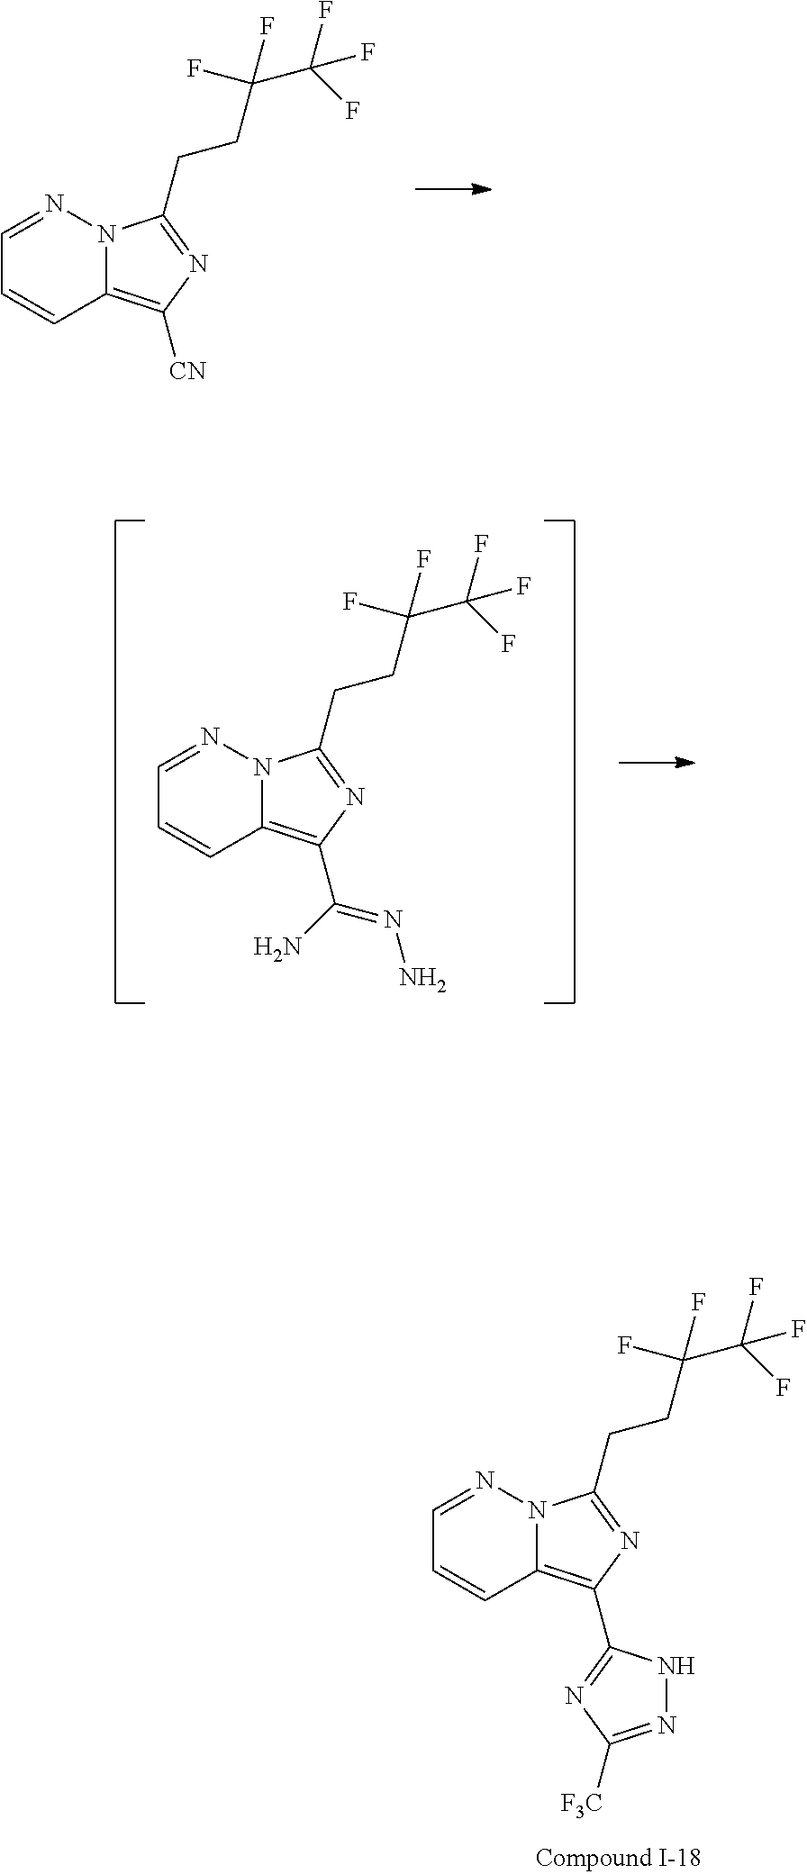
C1=NN2C(=C(C3=NC([F3C])=NN3)N=C2CCC(F)(F)C(F)(F)F)C=C1.C(=NN)(C1=C2C=CC=NN2C(CCC(F)(F)C(F)(F)F)=N1)N.[CN]C1=C2C=CC=NN2C(CCC(F)(F)C(F)(F)F)=N1
